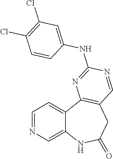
C12=CN=CC=C1C1=C(CC(=O)N2)C=NC(NC2=CC(Cl)=C(Cl)C=C2)=N1
